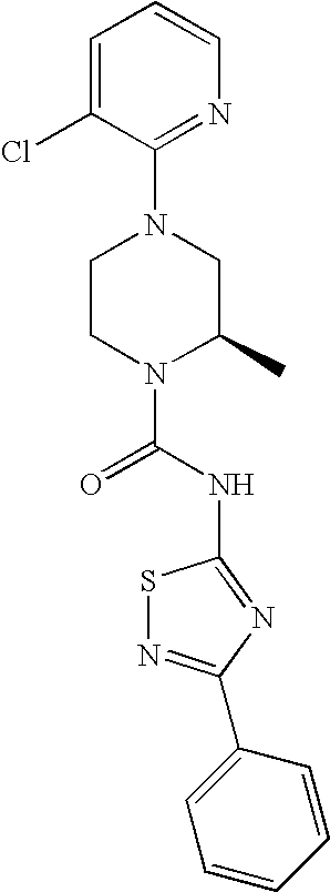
N1(C(NC2=NC(C3=CC=CC=C3)=NS2)=O)C(C)CN(C2=NC=CC=C2Cl)CC1
